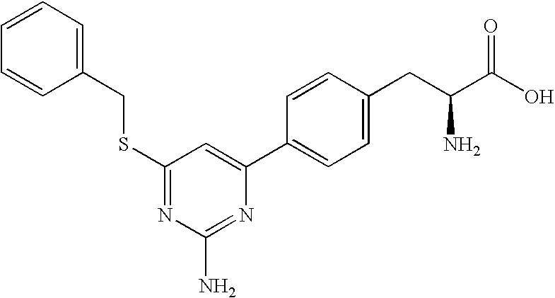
N1=C(SCC2=CC=CC=C2)C=C(C2=CC=C(CC(C(O)=O)N)C=C2)N=C1N
